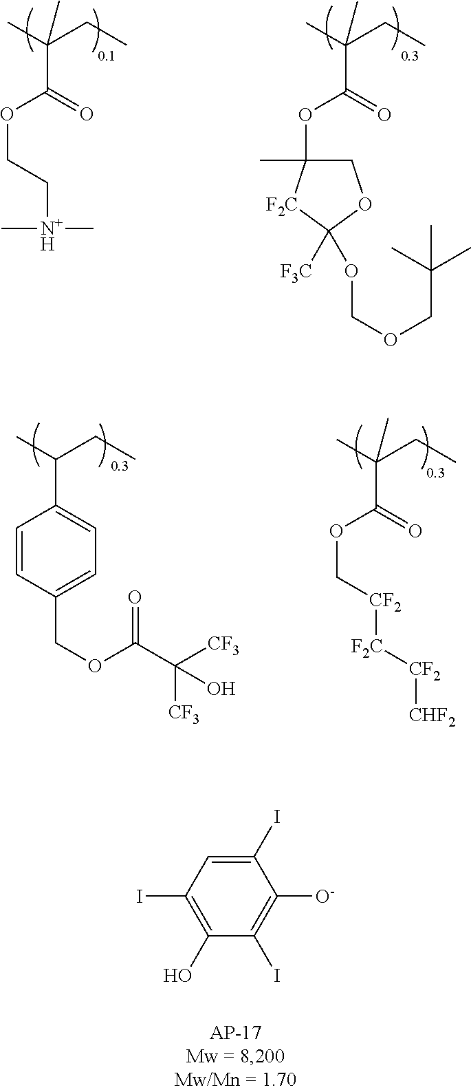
CC(CC)(C)C(=O)OCC[N+H](C)C.CC(CC)(C)C(=O)OC1(C)COC([F3C])(OCOCC(C)(C)C)[F2C]1.CC(CC)(C)C(=O)OC[CF2][F2C][CF2][CHF2].CC(CC)C1=CC=C(COC(C([CF3])([CF3])O)=O)C=C1.C1(I)=CC(I)=C(O)C(I)=C1[O-]
